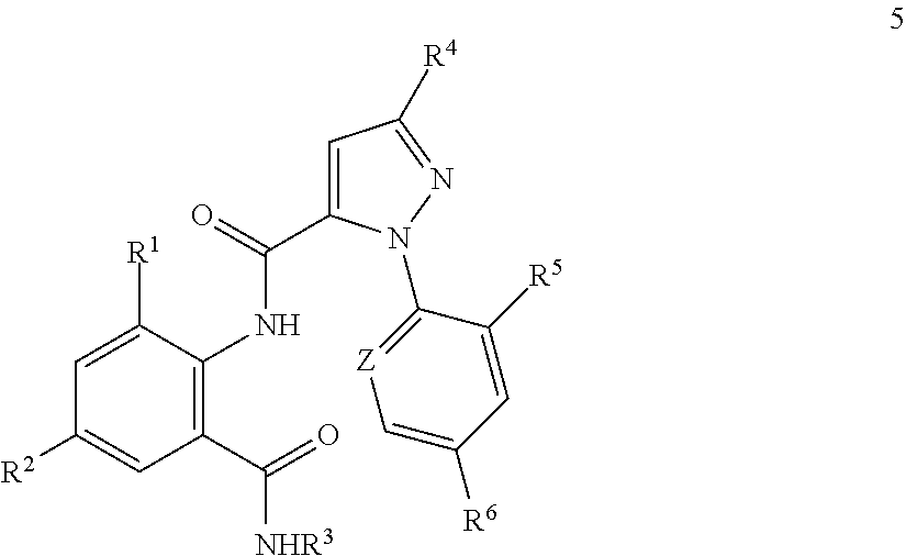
C1=C([R1])C(NC(=O)C2=CC([R4])=NN2C2=[Z]C=C([R6])C=C2[R5])=C(C(=O)[NHR3])C=C1[R2]
